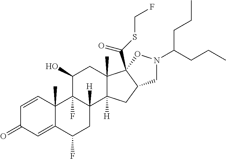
C1=CC2(C)C(=CC1=O)C(F)CC1([H])C2(F)C(O)CC2(C)C1([H])CC1C2(C(SCF)=O)ON(C(CCC)CCC)C1
